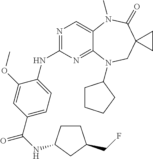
N1=C(NC2=CC=C(C(NC3CCC(CF)C3)=O)C=C2OC)N=C2C(=C1)N(C)C(=O)C1(CN2C2CCCC2)CC1
